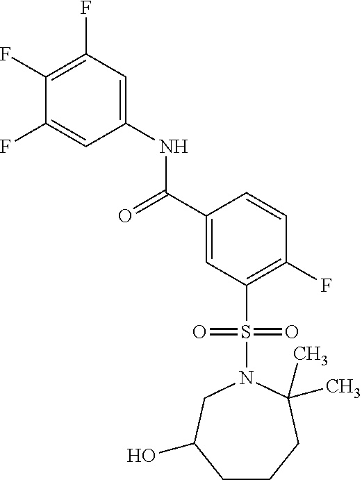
C1(F)=C(F)C=C(NC(C2=CC(S(=O)(=O)N3CC(O)CCCC3(C)C)=C(F)C=C2)=O)C=C1F
